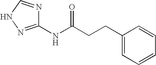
C1(NC(CCC2=CC=CC=C2)=O)=NNC=N1
